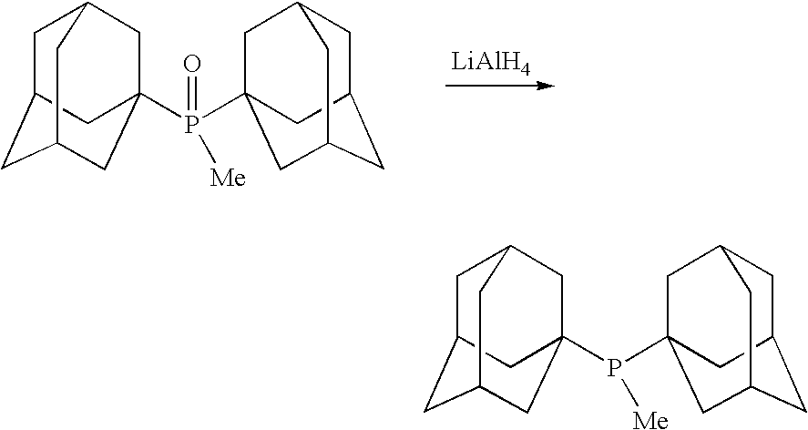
[LiAlH4].C1C2CC3CC(P([Me])(=O)C45CC6CC(CC(C4)C6)C5)(CC1C3)C2.C1C2CC3CC(P([Me])C45CC6CC(CC(C4)C6)C5)(CC1C3)C2
